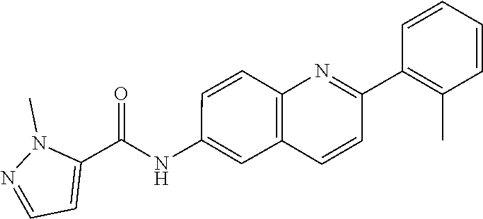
C1=CC2=C(C=C1NC(C1=CC=NN1C)=O)C=CC(C1=C(C)C=CC=C1)=N2
